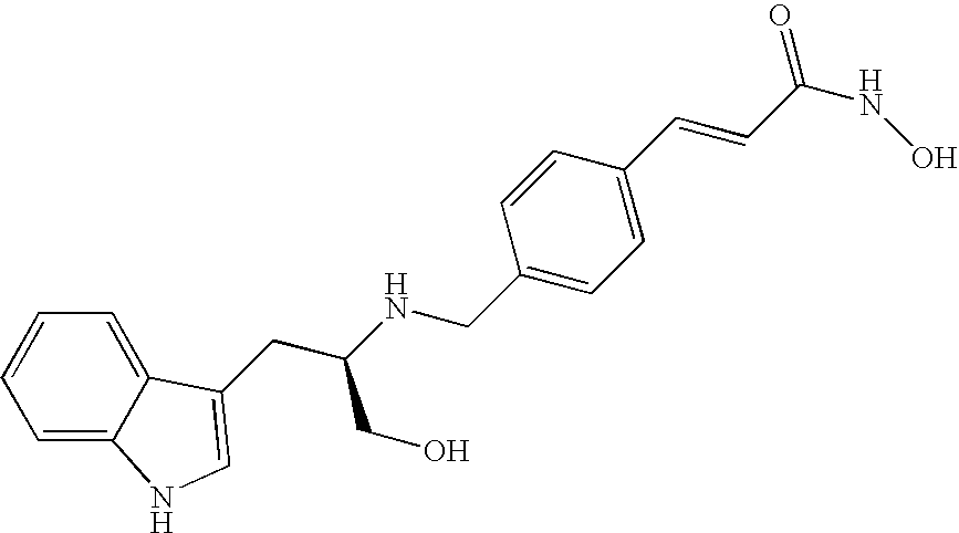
C1=C2C(=CC=C1)C(CC(NCC1=CC=C(C=CC(NO)=O)C=C1)CO)=CN2
